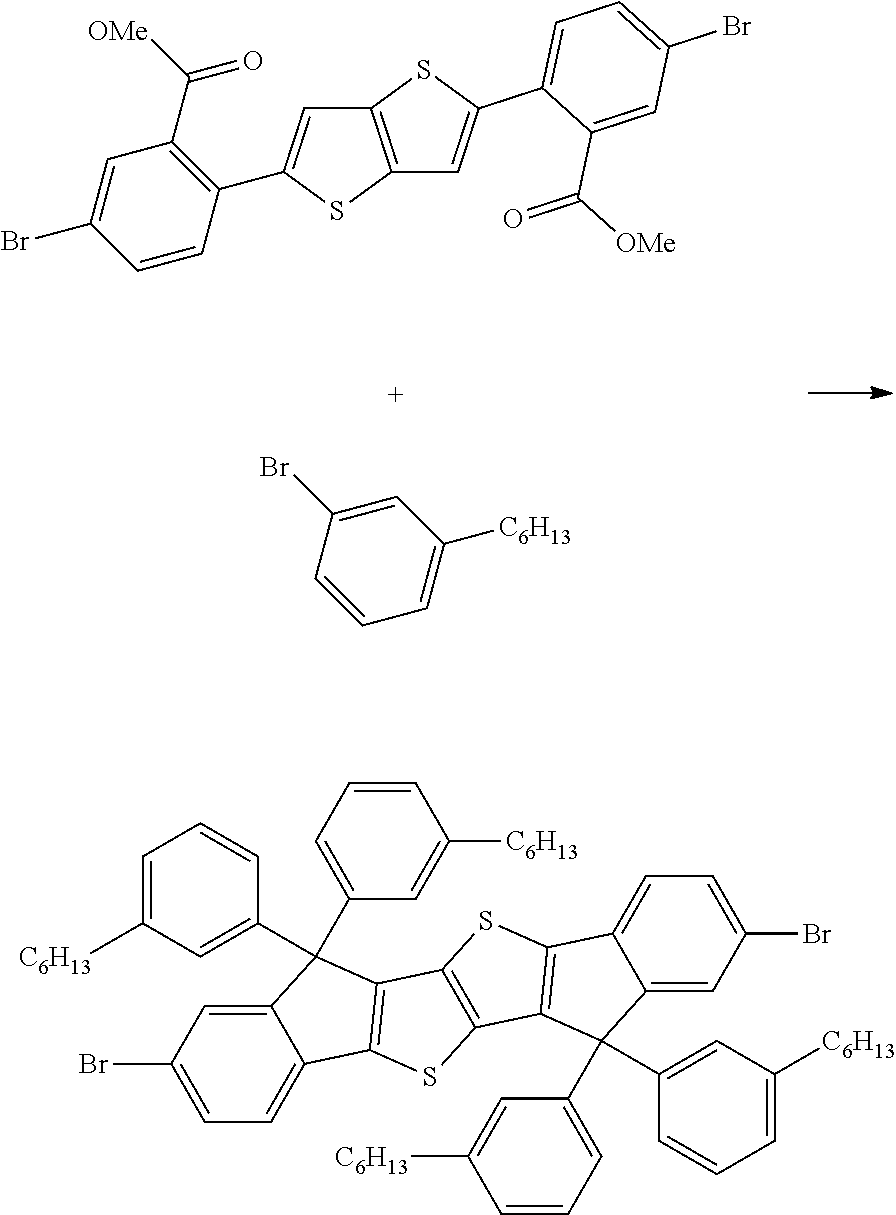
C1=C(Br)C=CC(C2=CC3=C(S2)C=C(C2=CC=C(Br)C=C2C([OMe])=O)S3)=C1C([OMe])=O.C1(Br)=CC([C6H13])=CC=C1.C12=CC(Br)=CC=C1C1=C(C2(C2=CC([C6H13])=CC=C2)C2=CC=CC([C6H13])=C2)C2=C(S1)C1=C(S2)C2=CC=C(Br)C=C2C1(C1=CC=CC([C6H13])=C1)C1=CC([C6H13])=CC=C1
